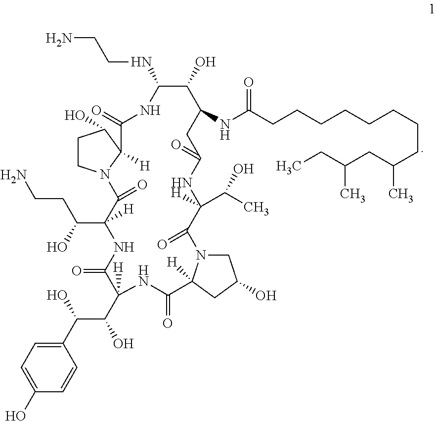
NCCNC1C(O)C(NC(CCCCCCCCC(CC(CC)C)C)=O)CC(=O)NC(C(C)O)([H])C(=O)N2CC(O)CC2([H])C(=O)NC([H])(C(O)C(O)C2=CC=C(O)C=C2)C(=O)NC(C(CCN)O)([H])C(=O)N2CCC(O)C2([H])C(=O)N1
